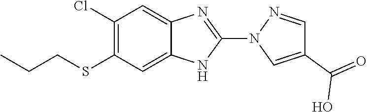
ClC1=C(SCCC)C=C2C(=C1)N=C(N1C=C(C(=O)O)C=N1)N2
